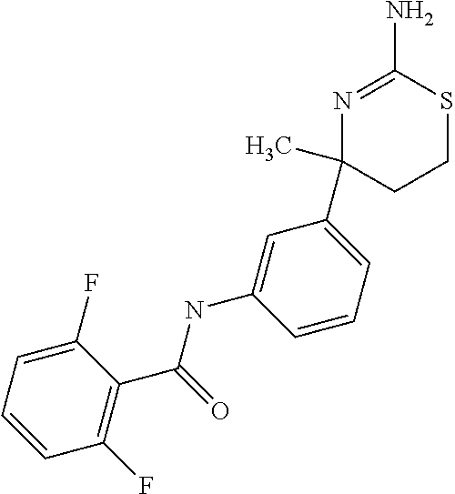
C1(F)=CC=CC(F)=C1C(=O)NC1=CC(C2(C)CCSC(N)=N2)=CC=C1
